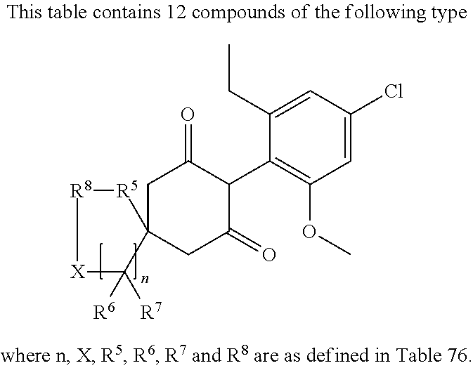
C1(CC)=CC(Cl)=CC(OC)=C1C1C(=O)CC2(CC1=O)C([R6])([R7])[X][R8][R5]2
